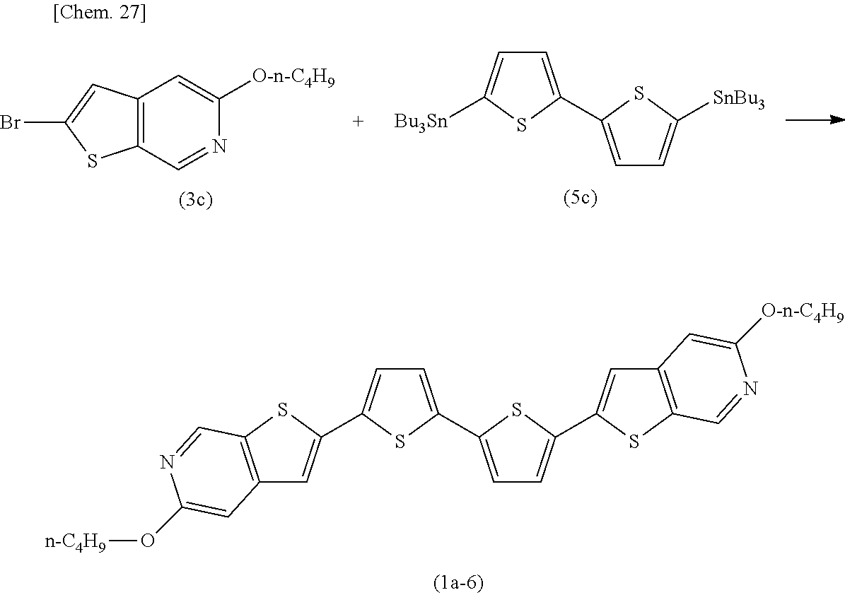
C1=C(C2=CC=C(C3=CC4=C(S3)C=NC(O[n-C4H9])=C4)S2)SC(C2=CC3=C(S2)C=NC([O-n-C4H9])=C3)=C1.C12=C(C=NC([O-n-C4H9])=C1)SC(Br)=C2.C1=C(C2=CC=C([SnBu3])S2)SC([Bu3Sn])=C1
